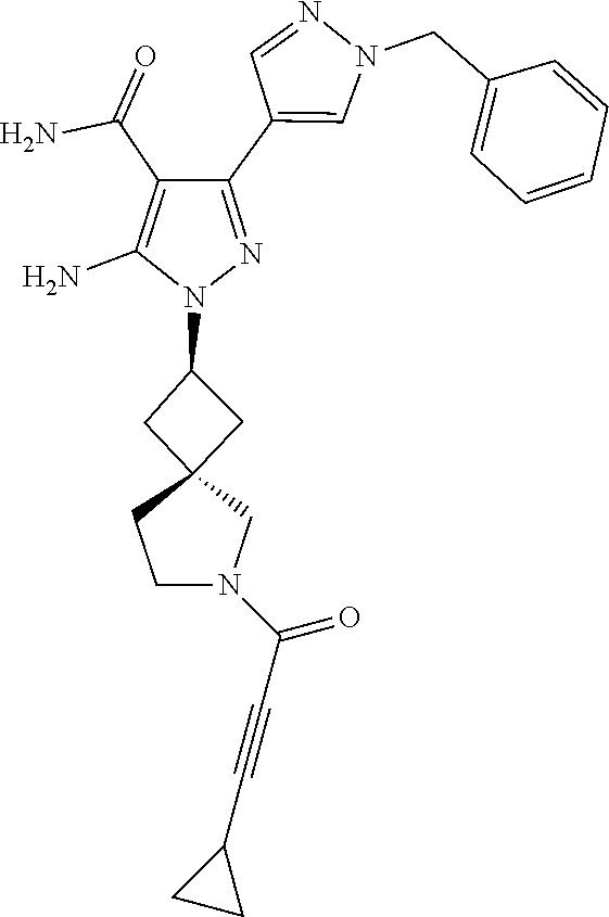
C12(CC(N3N=C(C4=CN(CC5=CC=CC=C5)N=C4)C(C(N)=O)=C3N)C1)CCN(C(C#CC1CC1)=O)C2
